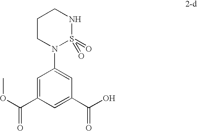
C1=C(C(OC)=O)C=C(C(O)=O)C=C1N1S(=O)(=O)NCCC1
